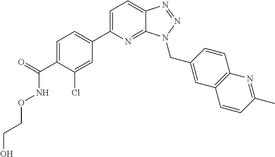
C1=C(C2=CC=C(C(=O)NOCCO)C(Cl)=C2)N=C2C(=C1)N=NN2CC1=CC2=C(C=C1)N=C(C)C=C2
